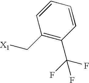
C1(C[X1])=C(C(F)(F)F)C=CC=C1
